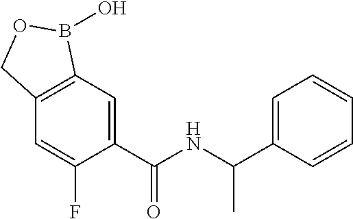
C1=C(C(NC(C2=CC=CC=C2)C)=O)C(F)=CC2=C1B(O)OC2
